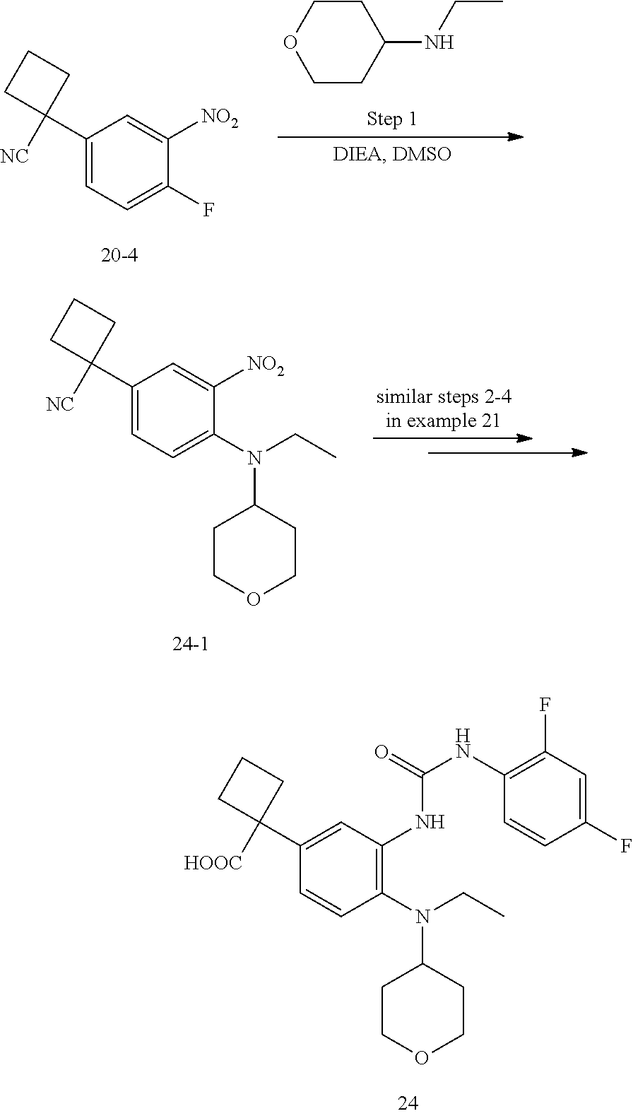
C1(C2([HOOC])CCC2)=CC(NC(NC2=C(F)C=C(F)C=C2)=O)=C(N(CC)C2CCOCC2)C=C1.C1(C2([NC])CCC2)=CC=C(F)C([NO2])=C1.C1CC(NCC)CCO1.C1(C2([NC])CCC2)=CC=C(N(CC)C2CCOCC2)C([NO2])=C1
